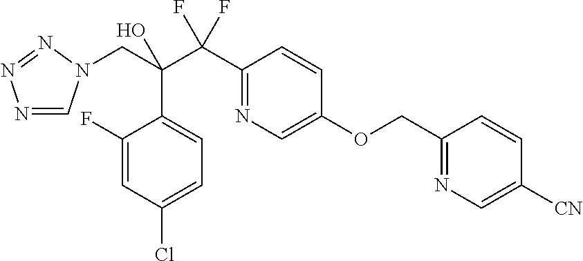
N1=CN(CC(C(C2=NC=C(OCC3=NC=C([CN])C=C3)C=C2)(F)F)(O)C2=CC=C(Cl)C=C2F)N=N1
